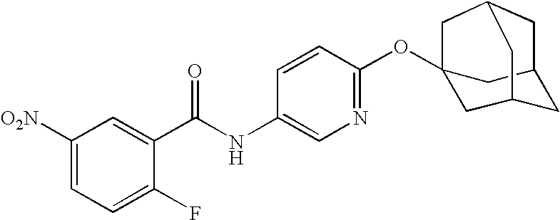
C1([O2N])=CC=C(F)C(C(NC2=CN=C(OC34CC5CC(C3)CC(C5)C4)C=C2)=O)=C1
